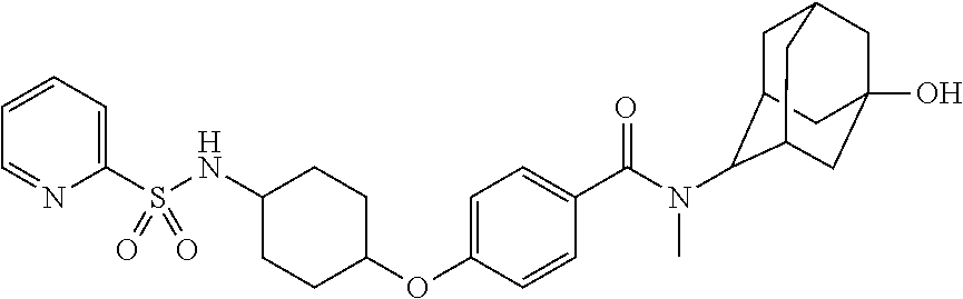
C1(NS(C2=CC=CC=N2)(=O)=O)CCC(OC2=CC=C(C(N(C)C3C4CC5CC(O)(CC3C5)C4)=O)C=C2)CC1
